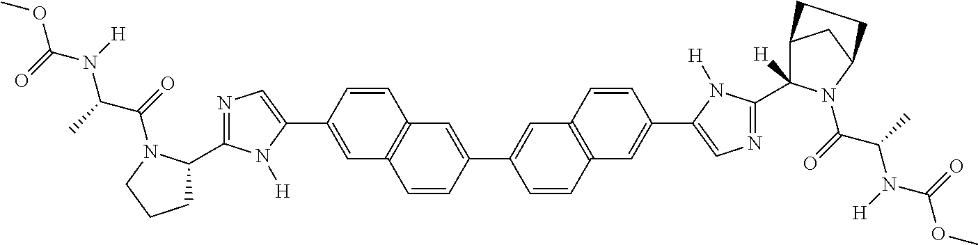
C1=CC(C2=CC3=C(C=C2)C=C(C2=CN=C(C4([H])C5CC(N4C(=O)C(C)N([H])C(=O)OC)CC5)N2[H])C=C3)=CC2=C1C=C(C1=CN=C(C3CCCN3C(=O)C(C)N([H])C(=O)OC)N1[H])C=C2
